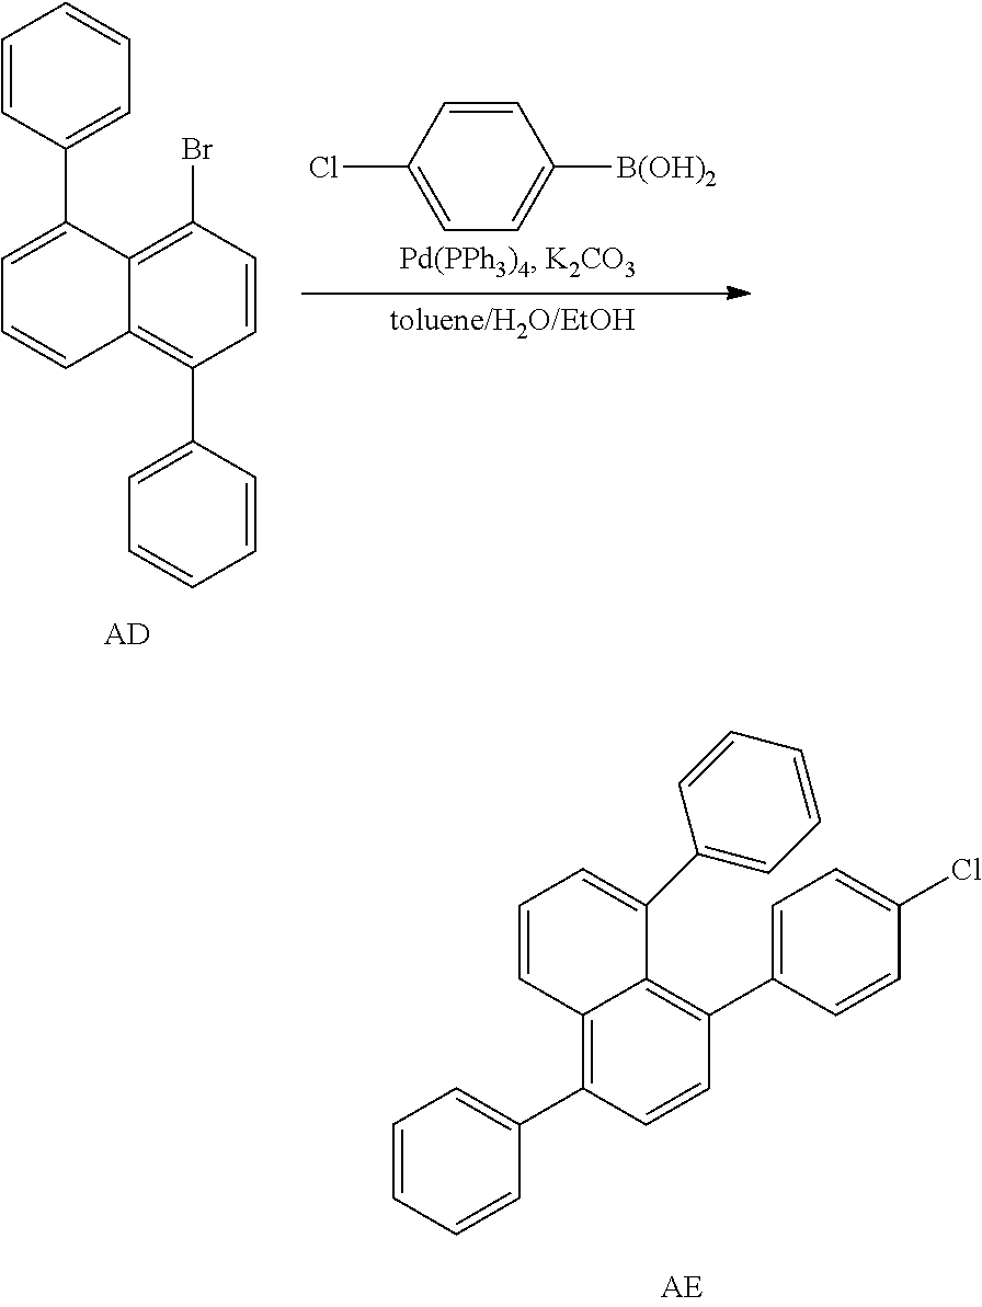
C1=CC(C2=CC=CC3=C(C4=CC=CC=C4)C=CC(Br)=C23)=CC=C1.[AD].C1=CC(Cl)=CC=C1[B(OH)2].C1=CC=CC(C2=C3C(=C(C4=CC=C(Cl)C=C4)C=C2)C(C2=CC=CC=C2)=CC=C3)=C1
